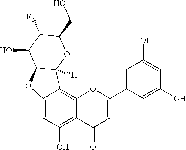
C12=CC(O)=C3C(=C1C1([H])C(O2)C(O)C(O)C(CO)O1)OC(C1=CC(O)=CC(O)=C1)=CC3=O
